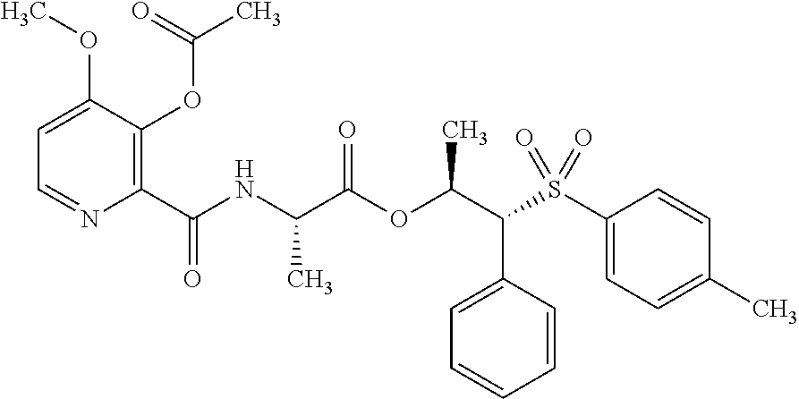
C1(C(=O)NC(C(OC(C(S(C2=CC=C(C)C=C2)(=O)=O)C2=CC=CC=C2)C)=O)C)=C(OC(C)=O)C(OC)=CC=N1
